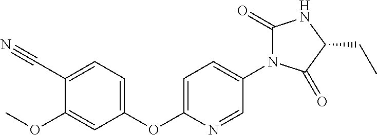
C1(OC2=CC=C(N3C(=O)NC(CC)C3=O)C=N2)=CC=C(C#N)C(OC)=C1
